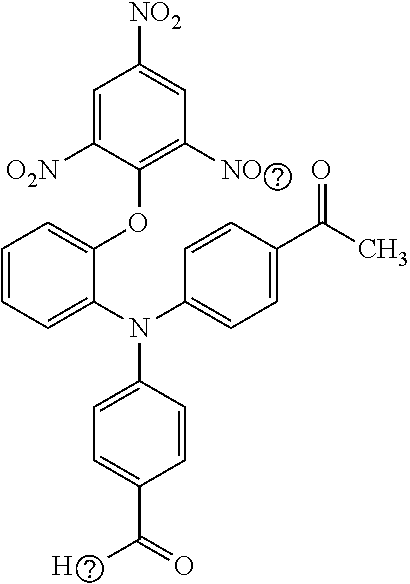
C1=C([O2N])C(OC2=CC=CC=C2N(C2=CC=C(C(C)=O)C=C2)C2=CC=C(C(C)=O)C=C2)=C([NO2])C=C1[NO2]
